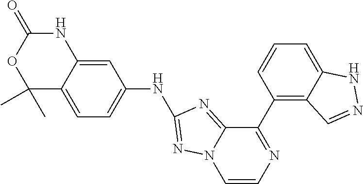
C12=CC=C(NC3=NN4C=CN=C(C5=C6C(=CC=C5)NN=C6)C4=N3)C=C1NC(=O)OC2(C)C
